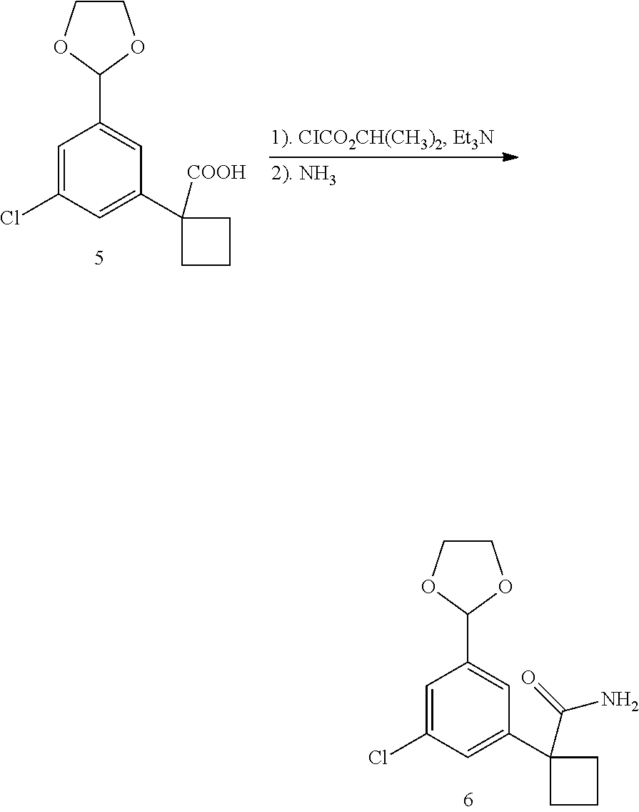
C1=C(Cl)C=C(C2(C(=O)N)CCC2)C=C1C1OCCO1.C1=C(Cl)C=C(C2([COOH])CCC2)C=C1C1OCCO1
